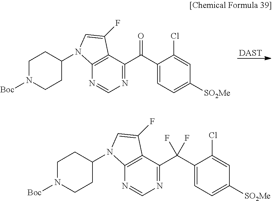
[DAST].N1=C(C(C2=CC=C([SO2Me])C=C2Cl)=O)C2=C(N=C1)N(C1CCN([Boc])CC1)C=C2F.N1=C(C(C2=CC=C([SO2Me])C=C2Cl)(F)F)C2=C(N=C1)N(C1CCN([Boc])CC1)C=C2F
